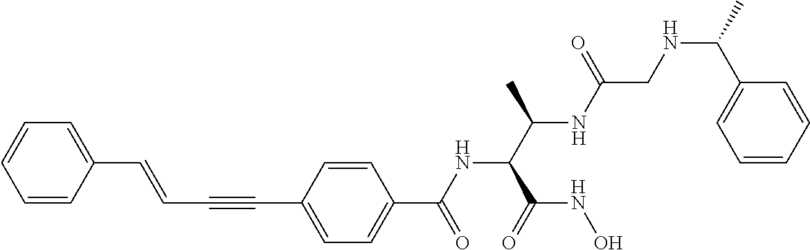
C1=C(C=CC#CC2=CC=C(C(NC(C(NC(CNC(C)C3=CC=CC=C3)=O)C)C(NO)=O)=O)C=C2)C=CC=C1
